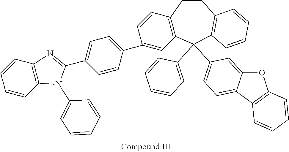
C1=C(C2=CC3=C(C=C2)C=CC2=C(C=CC=C2)C32C3=C(C=C4C(=C3)OC3=C4C=CC=C3)C3=C2C=CC=C3)C=CC(C2=NC3=C(N2C2=CC=CC=C2)C=CC=C3)=C1
